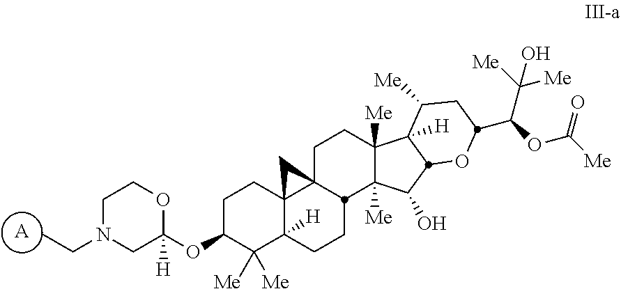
[A].O1C(OC2CCC34C([H])(C2([Me])[Me])CCC2C3(CCC3([Me])C2([Me])C(O)C2C3([H])C([Me])CC(C(OC([Me])=O)C([Me])([Me])O)O2)C4)([H])CN(CC)CC1
